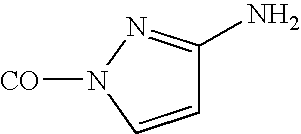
C1=CN([CO])N=C1N
